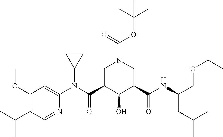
C1(OC)=C(C(C)C)C=NC(N(C(C2C(O)C(C(NC(COCC)CC(C)C)=O)CN(C(OC(C)(C)C)=O)C2)=O)C2CC2)=C1
